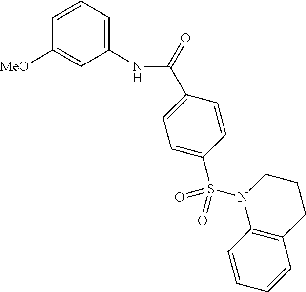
C1(NC(=O)C2=CC=C(S(N3C4=C(CCC3)C=CC=C4)(=O)=O)C=C2)=CC=CC([MeO])=C1
